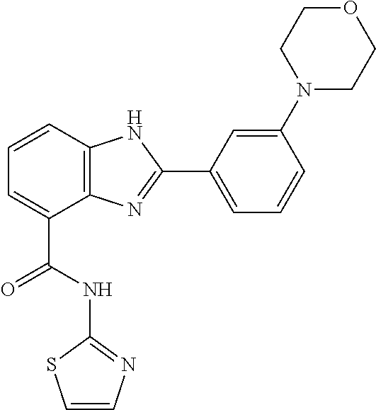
C1=CC2=C(C(C(NC3=NC=CS3)=O)=C1)N=C(C1=CC=CC(N3CCOCC3)=C1)N2
